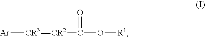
[Ar][CR3]=[CR2]C(O[R1])=O
